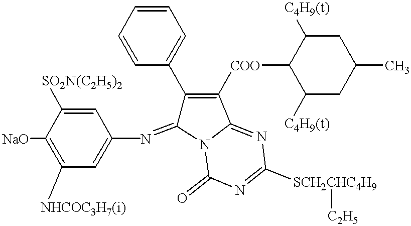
C1=C([SO2N(C2H5)2])C([NaO])=C([NHCOC3H7(i)])C=C1N=C1C(C2=CC=CC=C2)=C([COO]C2C([C4H9(t)])CC(C)CC2[C4H9(t)])C2=NC([SCH2CHC4H9][C2H5])=NC(=O)N12
